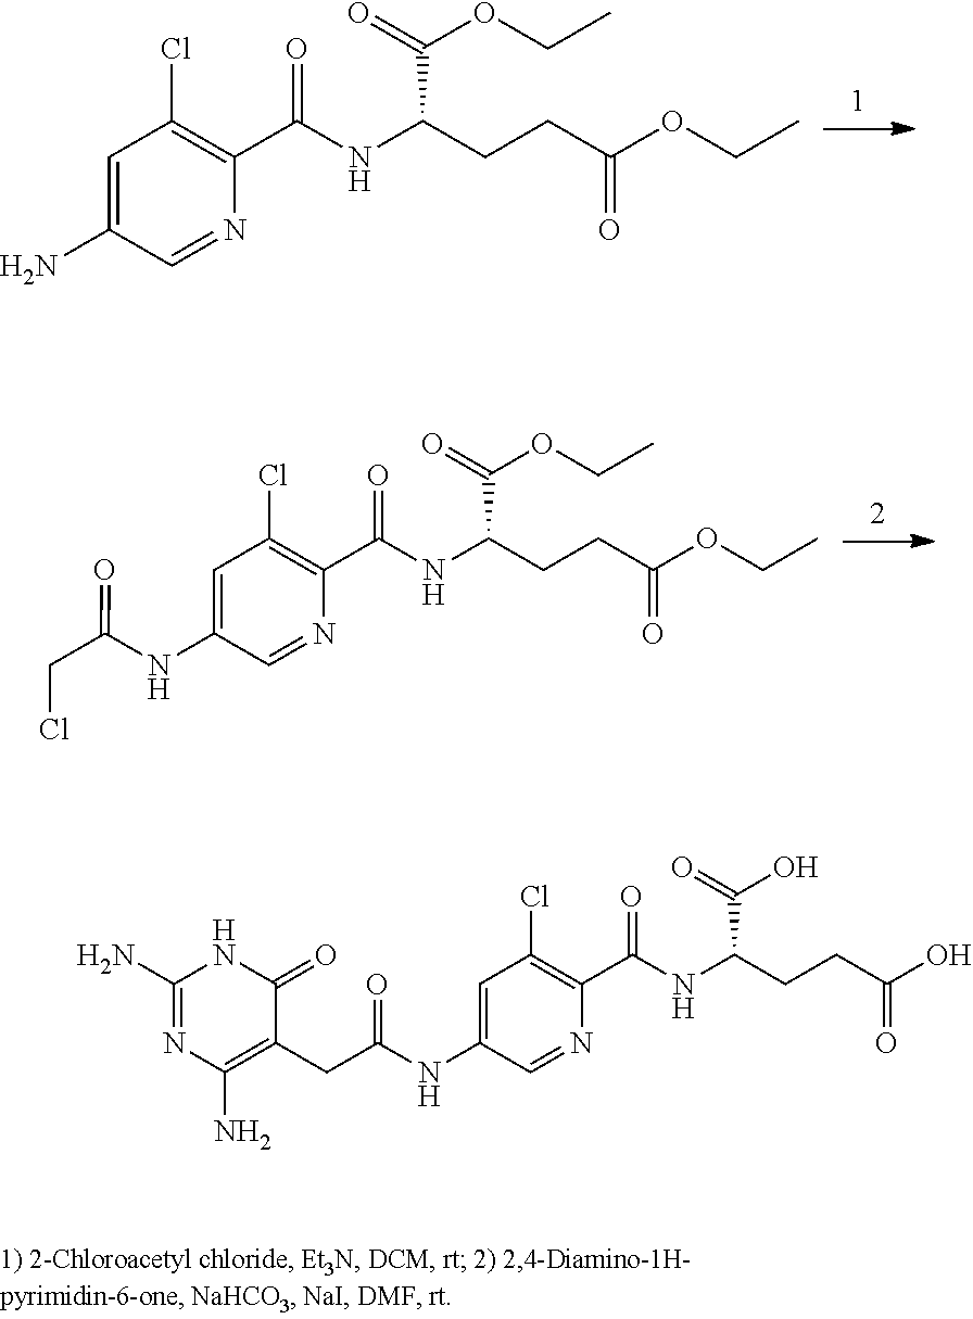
NC1=CC(Cl)=C(C(NC(CCC(OCC)=O)C(=O)OCC)=O)N=C1.C1(N)=NC(N)=C(CC(NC2=CC(Cl)=C(C(NC(CCC(O)=O)C(=O)O)=O)N=C2)=O)C(=O)N1.N(C1=CC(Cl)=C(C(NC(CCC(OCC)=O)C(=O)OCC)=O)N=C1)C(CCl)=O
